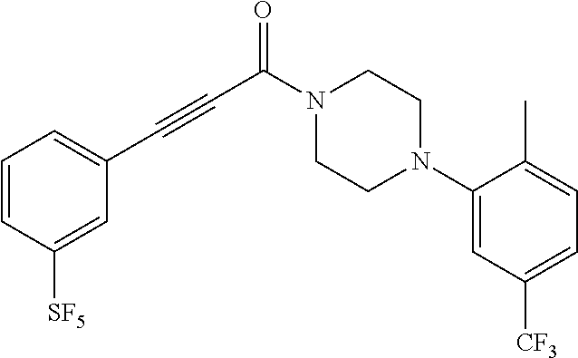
C1=CC([SF5])=CC(C#CC(=O)N2CCN(C3=CC([CF3])=CC=C3C)CC2)=C1
